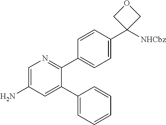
C1=C(N)C=C(C2=CC=CC=C2)C(C2=CC=C(C3([NHCbz])COC3)C=C2)=N1
